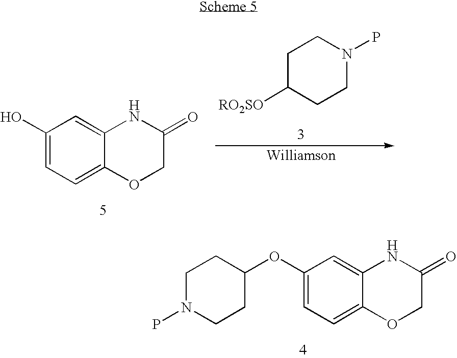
C1(O)=CC=C2C(=C1)NC(=O)CO2.C1C([RO2SO])CCN(P)C1.C1(OC2CCN(P)CC2)=CC=C2C(=C1)NC(=O)CO2
